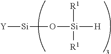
[Y][Si]O[Si]([R1])([R1])[H]
